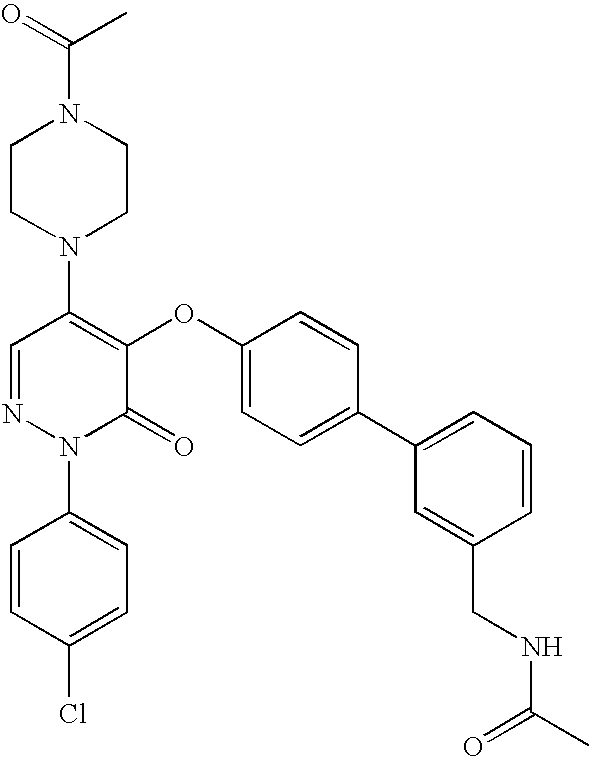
N1(C2=C(OC3=CC=C(C4=CC=CC(CNC(C)=O)=C4)C=C3)C(=O)N(C3=CC=C(Cl)C=C3)N=C2)CCN(C(C)=O)CC1
